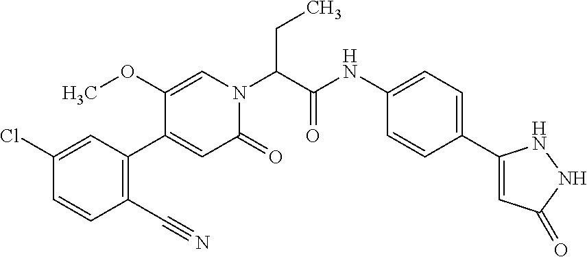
C1(Cl)=CC(C2=CC(=O)N(C(C(NC3=CC=C(C4=CC(=O)NN4)C=C3)=O)CC)C=C2OC)=C(C#N)C=C1
